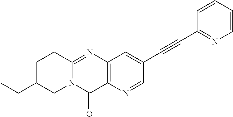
C12=C(N=CC(C#CC3=NC=CC=C3)=C1)C(=O)N1C(=N2)CCC(CC)C1
